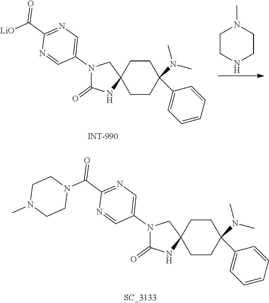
C12(CCC(N(C)C)(C3=CC=CC=C3)CC1)CN(C1=CN=C(C([LiO])=O)N=C1)C(=O)N2.C1CNCCN1C.C12(CCC(N(C)C)(C3=CC=CC=C3)CC1)CN(C1=CN=C(C(=O)N3CCN(C)CC3)N=C1)C(=O)N2
